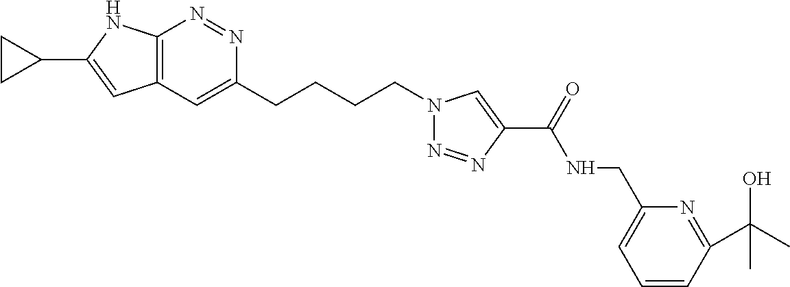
N1=NC2=C(C=C1CCCCN1N=NC(C(NCC3=CC=CC(C(O)(C)C)=N3)=O)=C1)C=C(C1CC1)N2
